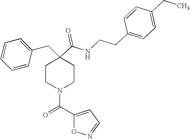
C1=CC=CC(CC2(C(=O)NCCC3=CC=C(CC)C=C3)CCN(C(C3=CC=NO3)=O)CC2)=C1
